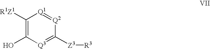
C1([R1Z1])=C(O)[Q3]=C([Z3][R3])[Q2]=[Q1]1
